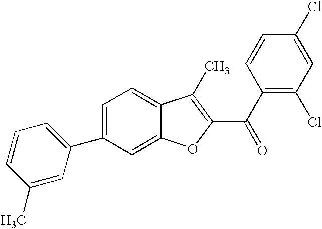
C1(C(C2=C(C)C3=CC=C(C4=CC=CC(C)=C4)C=C3O2)=O)=C(Cl)C=C(Cl)C=C1
